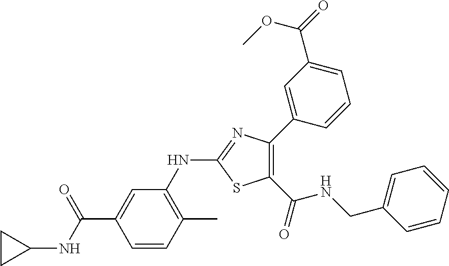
C1(C(=O)NCC2=CC=CC=C2)=C(C2=CC(C(=O)OC)=CC=C2)N=C(NC2=C(C)C=CC(C(NC3CC3)=O)=C2)S1
